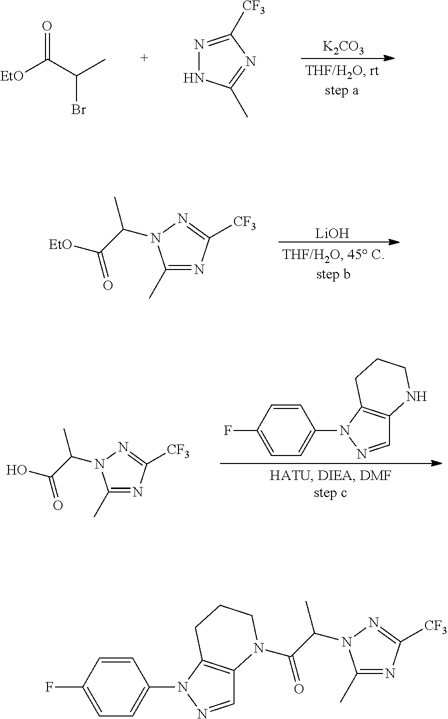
[K2CO3].[EtO]C(C(C)Br)=O.N1=C([CF3])N=C(C)N1.[LiOH].C1(C)=NC([CF3])=NN1C(C([EtO])=O)C.C1=CC(F)=CC=C1N1N=CC2=C1CCCN2.C1(C)=NC([CF3])=NN1C(C(O)=O)C.C1=CC(F)=CC=C1N1N=CC2=C1CCCN2C(C(N1C(C)=NC([CF3])=N1)C)=O
